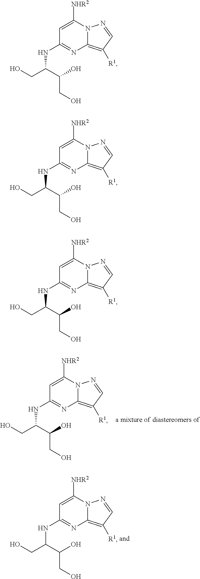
C1=C([NHR2])N2C(=C([R1])C=N2)N=C1NC(CO)C(O)CO.C1=C([NHR2])N2C(=C([R1])C=N2)N=C1NC(CO)C(O)CO.C1=C([NHR2])N2C(=C([R1])C=N2)N=C1NC(CO)C(O)CO.C1=C([NHR2])N2C(=C([R1])C=N2)N=C1NC(CO)C(O)CO.C1=C([NHR2])N2C(=C([R1])C=N2)N=C1NC(CO)C(O)CO
